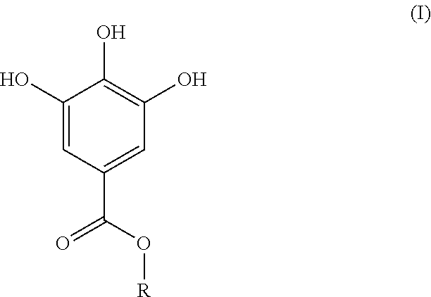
C1(O)=CC(C(O[R])=O)=CC(O)=C1O
